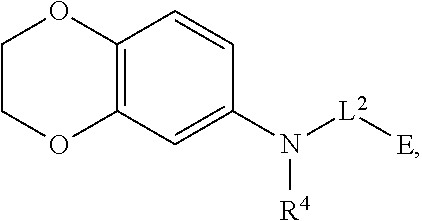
C12=C(C=CC(N([L2][E])[R4])=C1)OCCO2
